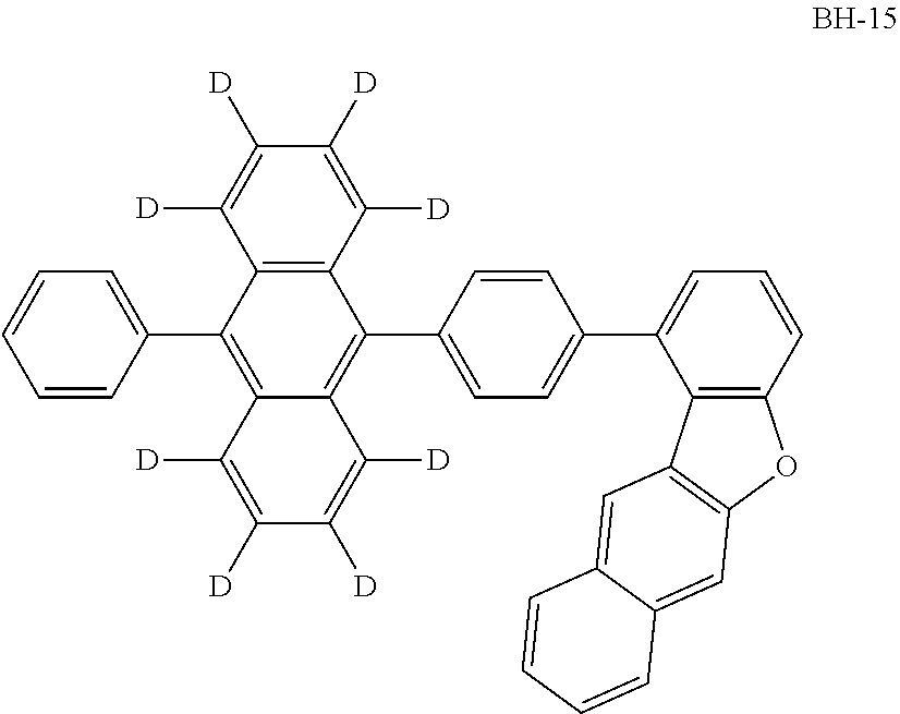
C1(C2=C3C(=C(C4=CC=C(C5=CC=CC6=C5C5=C(O6)C=C6C(=C5)C=CC=C6)C=C4)C4=C2C([D])=C([D])C([D])=C4[D])C([D])=C([D])C([D])=C3[D])=CC=CC=C1
